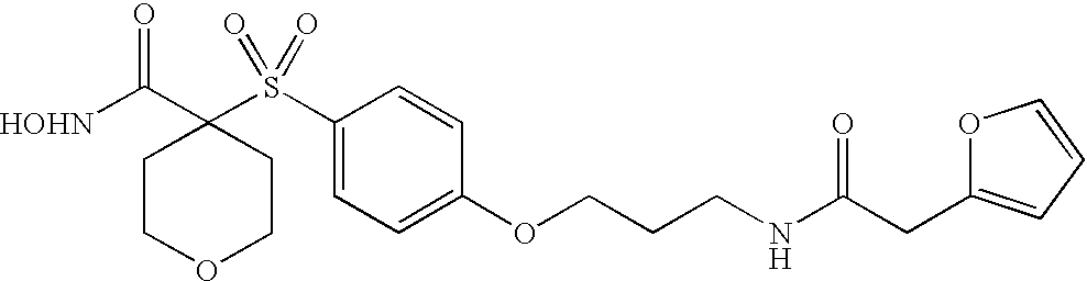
[HOHN]C(C1(S(C2=CC=C(OCCCNC(CC3=CC=CO3)=O)C=C2)(=O)=O)CCOCC1)=O
